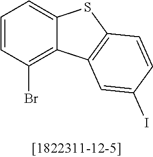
C1=CC(Br)=C2C(=C1)SC1=C2C=C(I)C=C1
